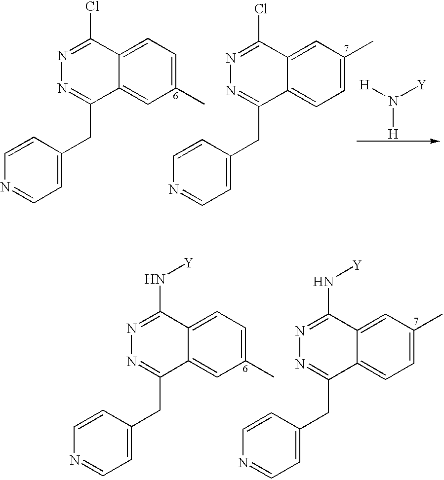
C1(CC2=NN=C(N[Y])C3=CC(C)=CC=C23)=CC=NC=C1.C1(CC2=NN=C(N[Y])C3=CC=C(C)C=C23)=CC=NC=C1.C1(CC2=NN=C(Cl)C3=CC(C)=CC=C23)=CC=NC=C1.C1(CC2=NN=C(Cl)C3=CC=C(C)C=C23)=CC=NC=C1.[H]N([H])[Y]
